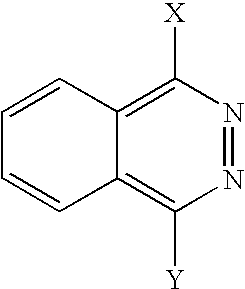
C1([X])=C2C(=C([Y])N=N1)C=CC=C2
